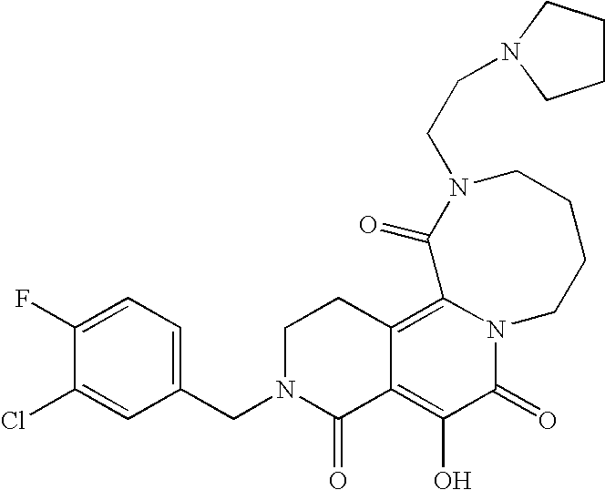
C1(CN2C(=O)C3=C(O)C(=O)N4C(=C3CC2)C(=O)N(CCN2CCCC2)CCCC4)=CC=C(F)C(Cl)=C1
